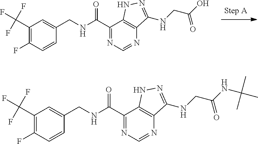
C1(C(NCC2=CC(C(F)(F)F)=C(F)C=C2)=O)=NC=NC2=C1NN=C2NCC(O)=O.C1(C(NCC2=CC(C(F)(F)F)=C(F)C=C2)=O)=NC=NC2=C1NN=C2NCC(NC(C)(C)C)=O
